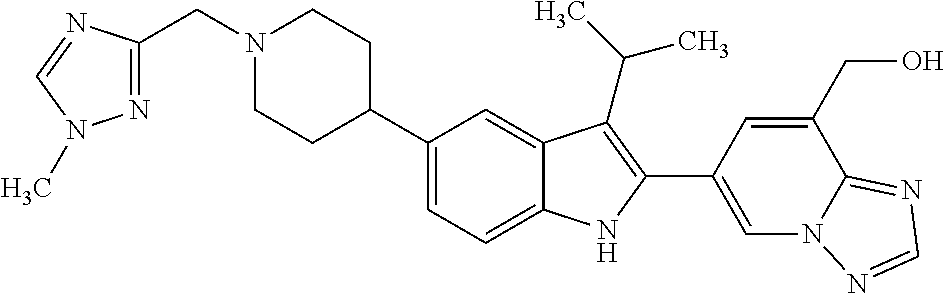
N1(CC2=NN(C)C=N2)CCC(C2=CC=C3C(=C2)C(C(C)C)=C(C2=CN4C(=NC=N4)C(CO)=C2)N3)CC1
